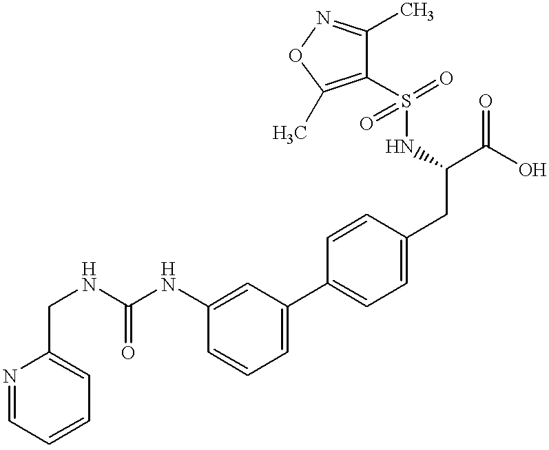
C(NC1=CC(C2=CC=C(CC(NS(C3=C(C)ON=C3C)(=O)=O)C(O)=O)C=C2)=CC=C1)(NCC1=CC=CC=N1)=O
